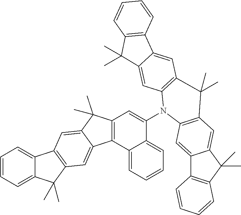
C12=CC=CC=C1C(C)(C)C1=C2C=C2C(C)(C)C3=C(C2=C1)C1=CC=CC=C1C(N1C2=C(C=C4C(=C2)C(C)(C)C2=C4C=CC=C2)C(C)(C)C2=C1C=C1C4=C(C(C)(C)C1=C2)C=CC=C4)=C3
